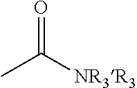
CC([NR3R3])=O
